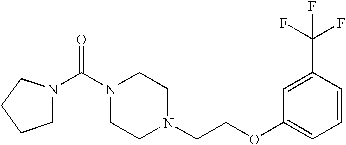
C1N(C(N2CCCC2)=O)CCN(CCOC2=CC=CC(C(F)(F)F)=C2)C1
